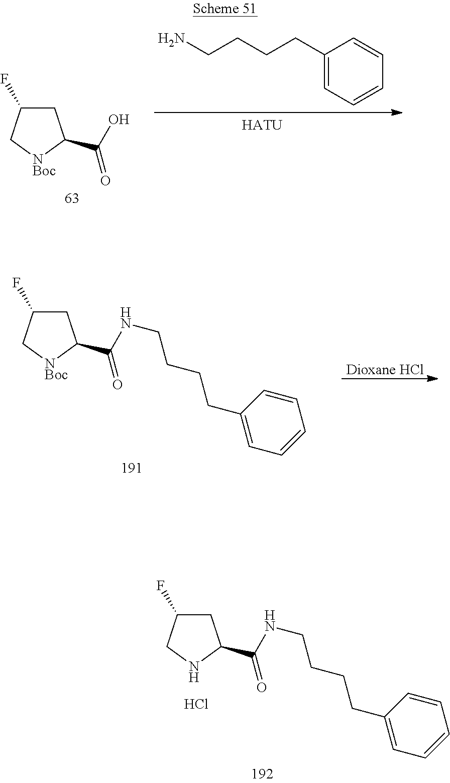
C1C(F)C[NBoc]C1C(NCCCCC1=CC=CC=C1)=O.[Dioxane HCl].Cl.C1C(F)CNC1C(NCCCCC1=CC=CC=C1)=O.C1C(F)C[NBoc]C1C(O)=O.C1(CCCCN)=CC=CC=C1.[HATU]
